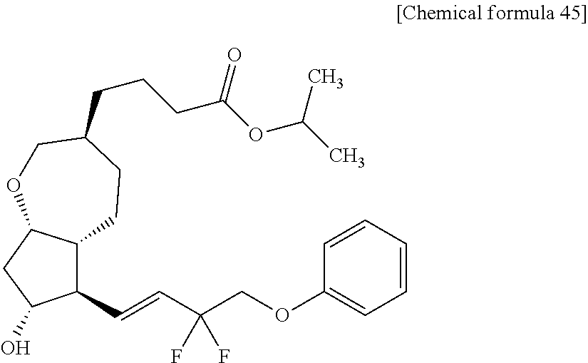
C12C(CC(O)C1C=CC(COC1=CC=CC=C1)(F)F)OCC(CCCC(OC(C)C)=O)CC2
